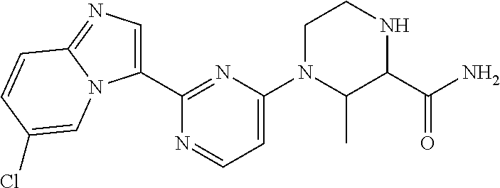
C1(C2=NC(N3C(C)C(C(N)=O)NCC3)=CC=N2)=CN=C2N1C=C(Cl)C=C2
